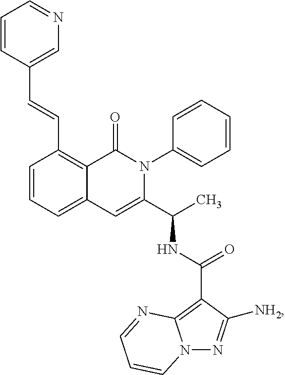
C1(C=CC2=CN=CC=C2)=C2C(=CC=C1)C=C(C(C)NC(C1=C3N(N=C1[NH2])C=CC=N3)=O)N(C1=CC=CC=C1)C2=O
